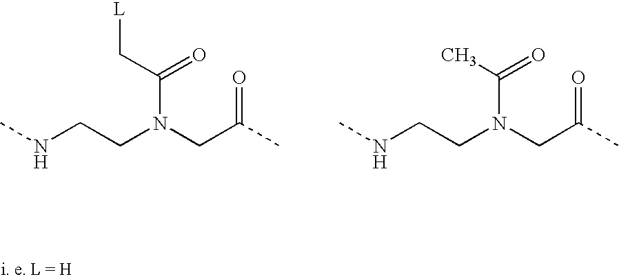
CNCCN(CC(C)=O)C(C[L])=O.CNCCN(CC(C)=O)C(C)=O
